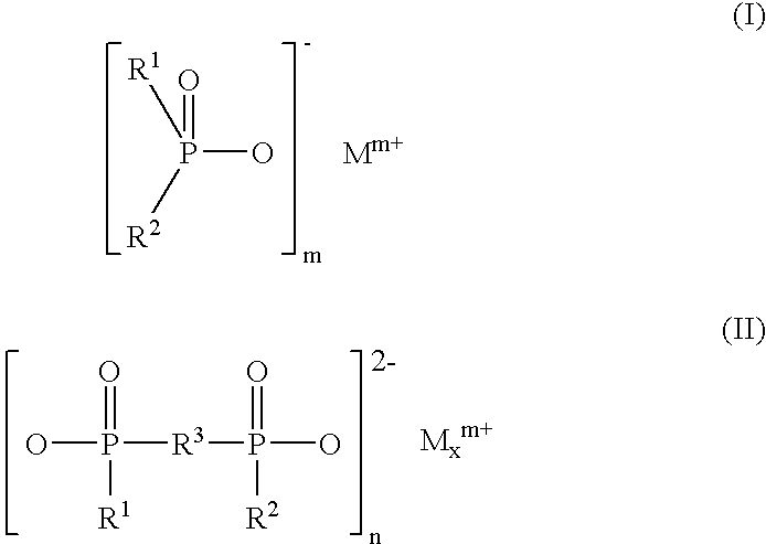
P(O)([R2])([R1])=O.[Mm+].P(O)([R3]P(O)(=O)[R2])([R1])=O.[Mxm+]
